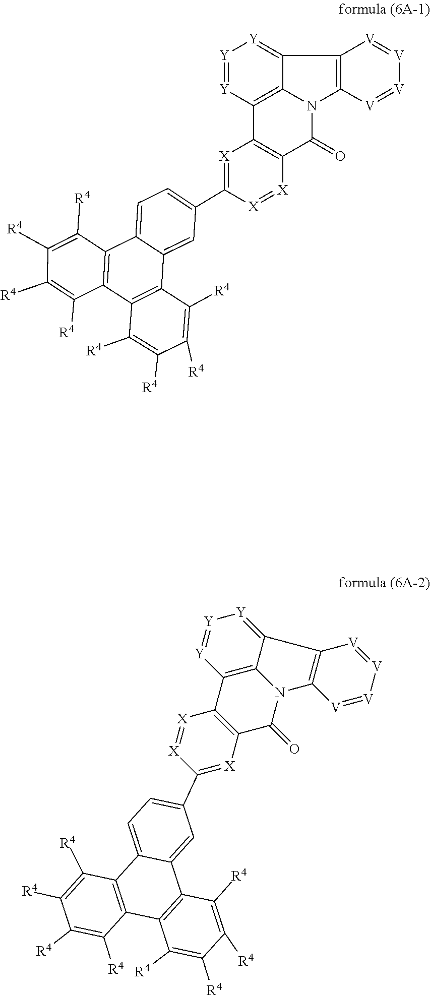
C1([R4])=C([R4])C([R4])=C([R4])C2=C1C1=C(C([R4])=C([R4])C([R4])=C1[R4])C1=CC=C(C3=[X]C4=C(C5=C6C(=[Y][Y]=[Y]5)C5=C(N6C4=O)[V]=[V][V]=[V]5)[X]=[X]3)C=C12.[Y]1=[Y]C2=C3C(=[Y]1)C1=C(N3C(=O)C3=C2[X]=C(C2=CC=C4C5=C(C6=C(C4=C2)C([R4])=C([R4])C([R4])=C6[R4])C([R4])=C([R4])C([R4])=C5[R4])[X]=[X]3)[V]=[V][V]=[V]1
